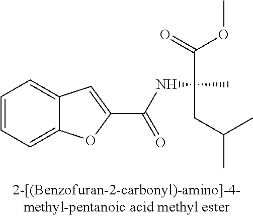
C1=CC=C2C(=C1)C=C(C(=O)NC(C)(CC(C)C)C(OC)=O)O2
